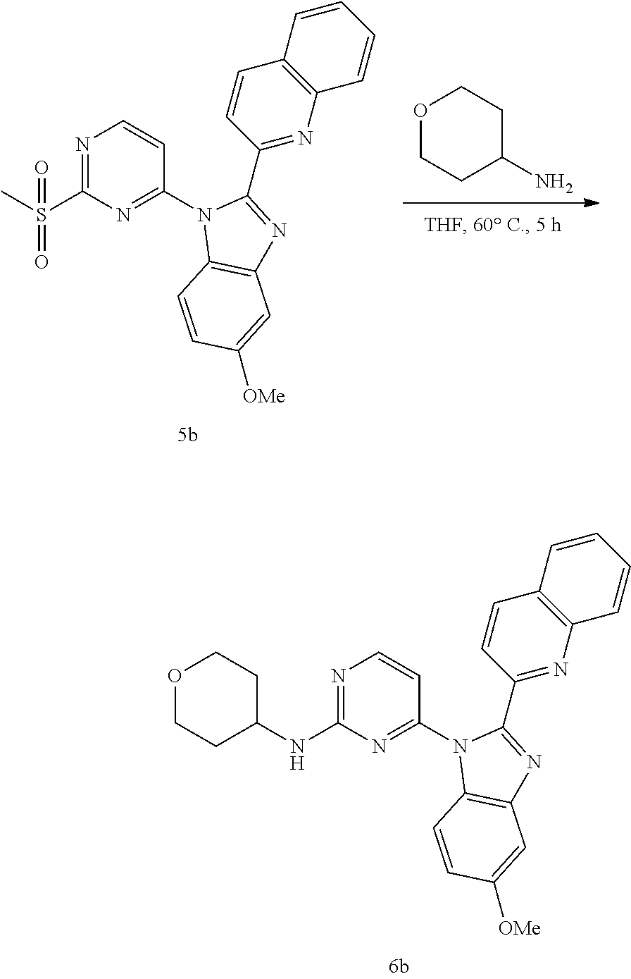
O1CCC(N)CC1.N1=C(S(C)(=O)=O)N=C(N2C3=C(N=C2C2=NC4=C(C=C2)C=CC=C4)C=C([OMe])C=C3)C=C1.N1=C(NC2CCOCC2)N=C(N2C3=C(N=C2C2=NC4=C(C=C2)C=CC=C4)C=C([OMe])C=C3)C=C1
